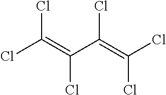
ClC(=C(C(=C(Cl)Cl)Cl)Cl)Cl
